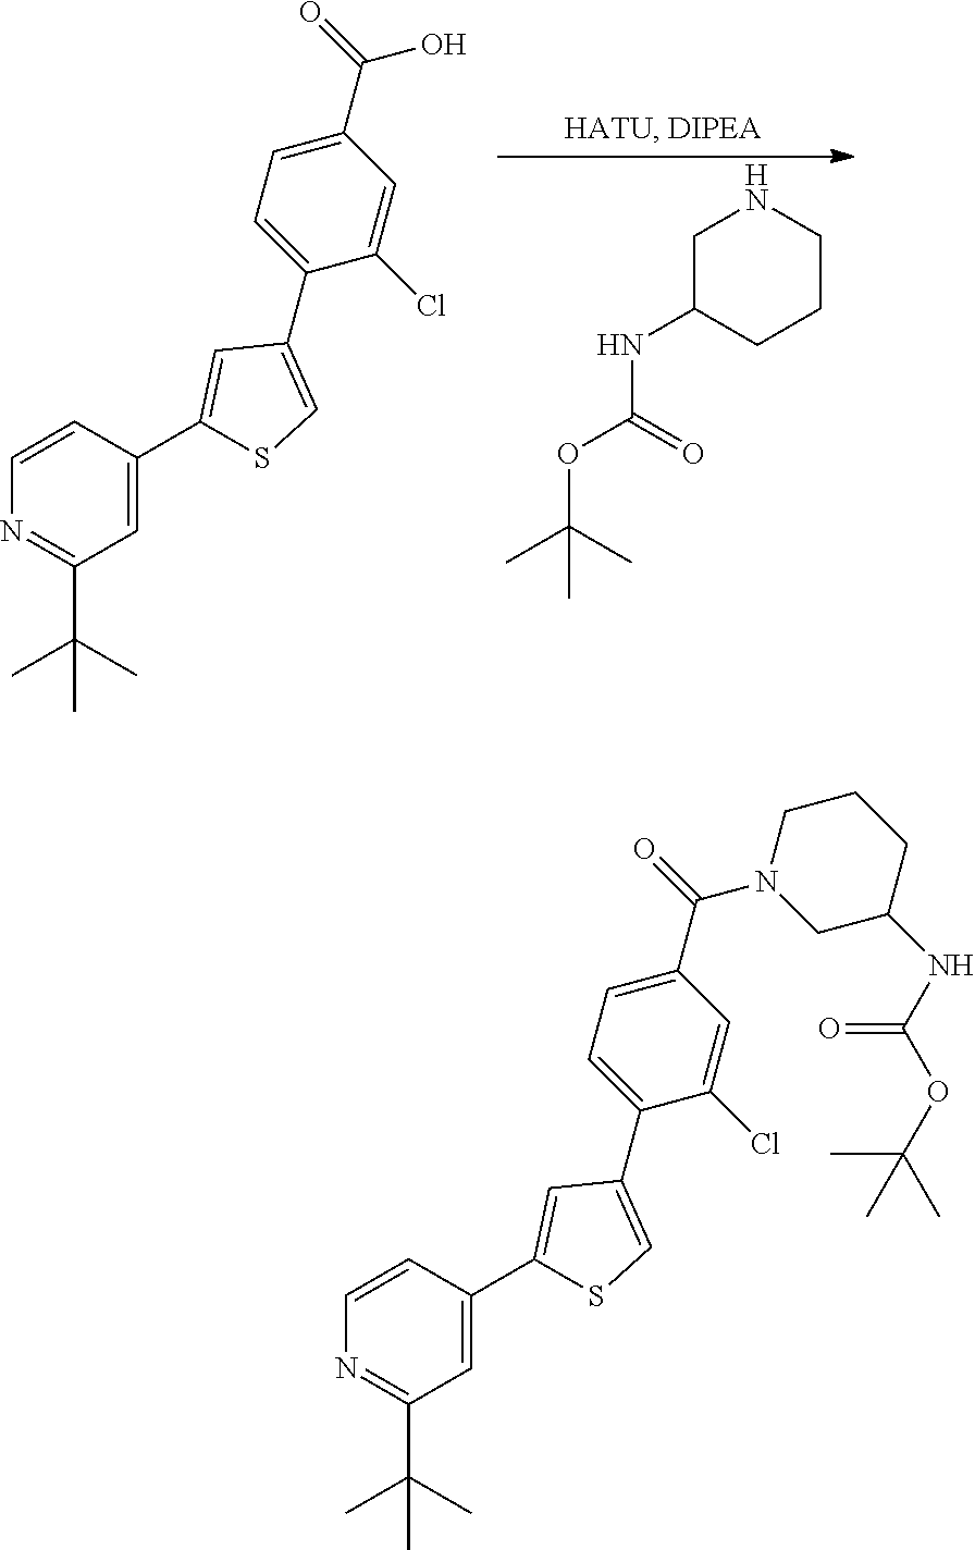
C1C(NC(=O)OC(C)(C)C)CCCN1.CC(C)(C1=NC=CC(C2=CC(C3=CC=C(C(=O)O)C=C3Cl)=CS2)=C1)C.CC(C)(C1=NC=CC(C2=CC(C3=CC=C(C(=O)N4CCCC(NC(=O)OC(C)(C)C)C4)C=C3Cl)=CS2)=C1)C
